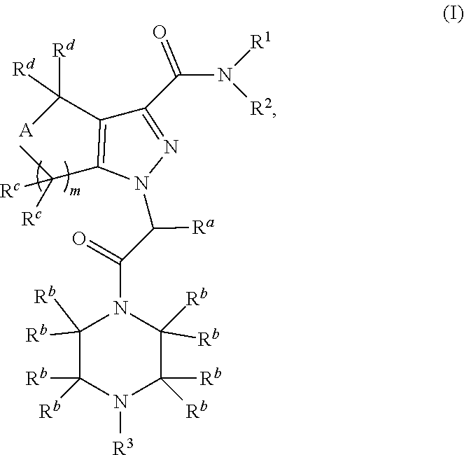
C1([Rb])([Rb])C([Rb])([Rb])N([R3])C([Rb])([Rb])C([Rb])([Rb])N1C(=O)C([Ra])N1N=C(C(N([R1])[R2])=O)C(C([Rd])([Rd])[A])=C1C([Rc])(C)[Rc]
